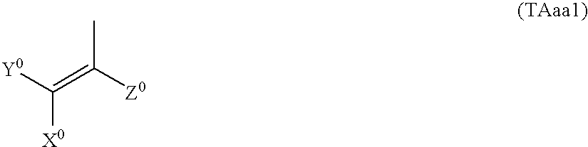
C([X0])([Y0])=C([Z0])C
